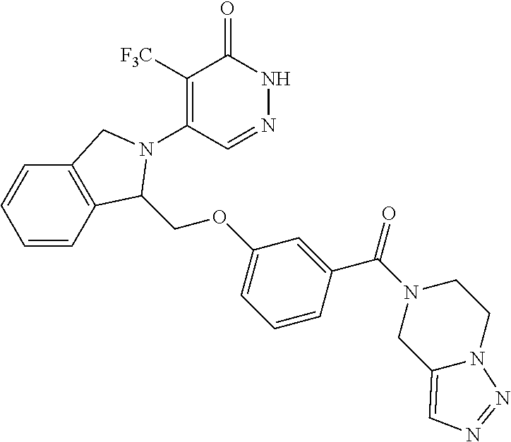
C1([F3C])=C(N2C(COC3=CC=CC(C(=O)N4CCN5C(=CN=N5)C4)=C3)C3=C(C=CC=C3)C2)C=NNC1=O
